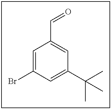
C1=C(Br)C=C(C(C)(C)C)C=C1C=O
